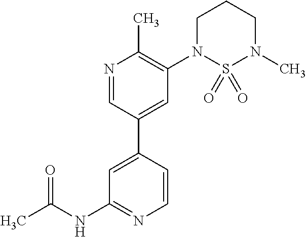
C1=CC(C2=CC(N3S(=O)(=O)N(C)CCC3)=C(C)N=C2)=CC(NC(C)=O)=N1
